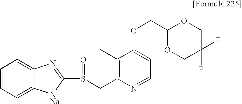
C1(C)=C(CS(C2=NC3=CC=CC=C3[NNa]2)=O)N=CC=C1OCC1OCC(F)(F)CO1
